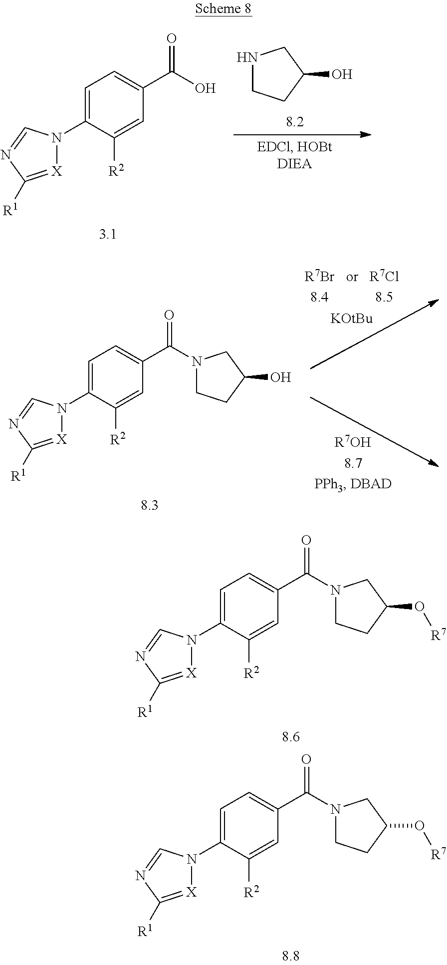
C1=C(N2[X]=C([R1])N=C2)C([R2])=CC(C(=O)N2CCC(O[R7])C2)=C1.C1=C(N2[X]=C([R1])N=C2)C([R2])=CC(C(=O)N2CCC(O[R7])C2)=C1.C1=C(N2[X]=C([R1])N=C2)C([R2])=CC(C(O)=O)=C1.N1CCC(O)C1.[KOtBu].C1=C(N2[X]=C([R1])N=C2)C([R2])=CC(C(=O)N2CCC(O)C2)=C1
